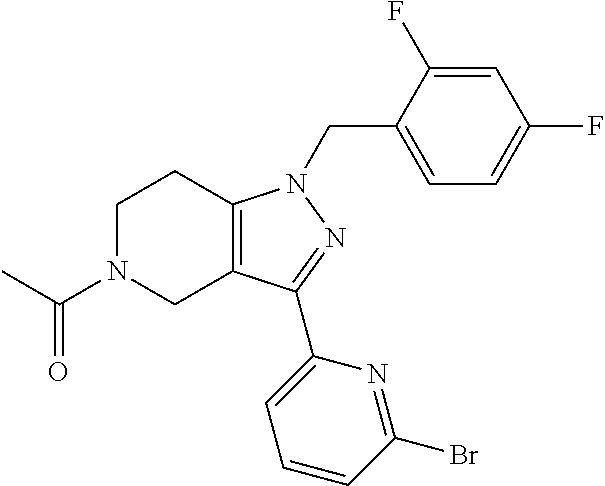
C1N(C(C)=O)CC2=C(C1)N(CC1=CC=C(F)C=C1F)N=C2C1=CC=CC(Br)=N1
